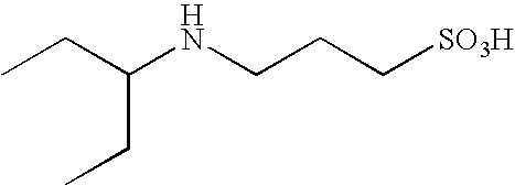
CCC(NCCC[SO3H])CC
